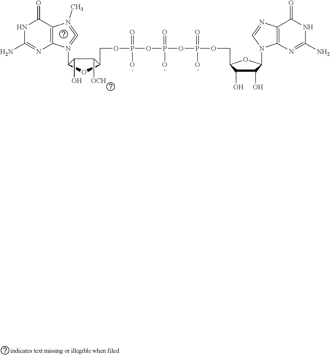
N1C(N)=NC2=C(C1=O)N(C)=C=N2C1C(O)C([OCH])C(COP(=O)(O)OP(=O)(O)OP(=O)(O)OCC2C(O)C(O)C(N3C4=C(C(=O)NC(N)=N4)N=C3)O2)O1
